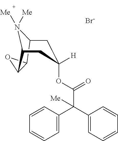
C12C3OC3C(N1([Me])[Me])CC(OC(C(C1=CC=CC=C1)(C1=CC=CC=C1)[Me])=O)([H])C2.[Br-]
